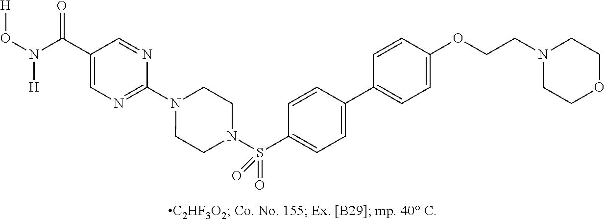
N1(C2=NC=C(C(=O)N([H])O[H])C=N2)CCN(S(C2=CC=C(C3=CC=C(OCCN4CCOCC4)C=C3)C=C2)(=O)=O)CC1
